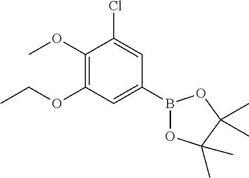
B1(C2=CC(OCC)=C(OC)C(Cl)=C2)OC(C)(C)C(C)(C)O1
